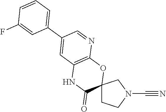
C12(CCN(C#N)C1)OC1=C(NC2=O)C=C(C2=CC=CC(F)=C2)C=N1
